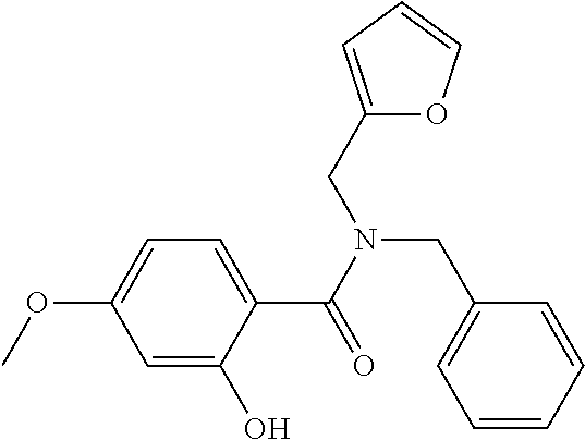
C1=C(O)C(C(=O)N(CC2=CC=CC=C2)CC2=CC=CO2)=CC=C1OC
